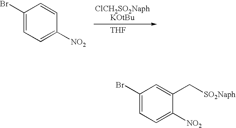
[ClCH2SO2NaphKOtBu].[THF].C1(Br)=CC=C([NO2])C=C1.C1(Br)=CC=C([NO2])C(C[SO2Naph])=C1
